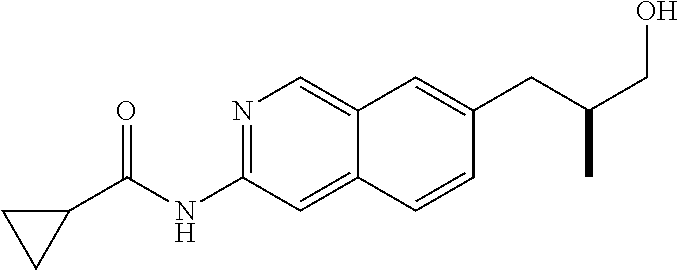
N1=C(NC(C2CC2)=O)C=C2C(=C1)C=C(CC(CO)C)C=C2
